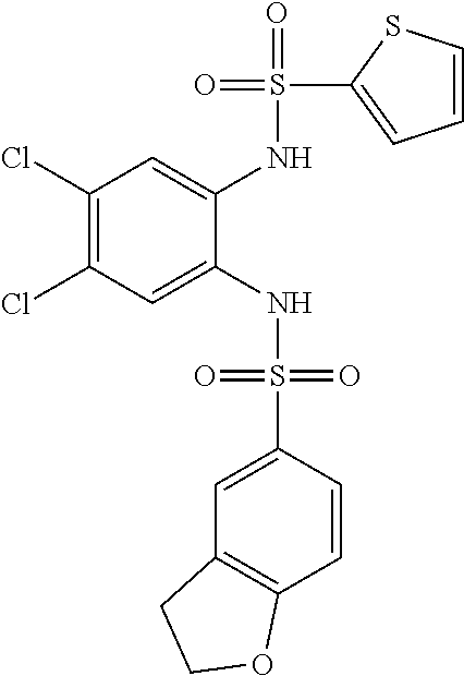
C1(Cl)=C(Cl)C=C(NS(=O)(=O)C2=CC3=C(C=C2)OCC3)C(NS(=O)(C2=CC=CS2)=O)=C1
